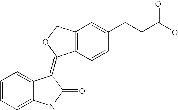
C12=C(C=CC(CCC(O)=O)=C1)C(=C1C3=CC=CC=C3NC1=O)OC2
